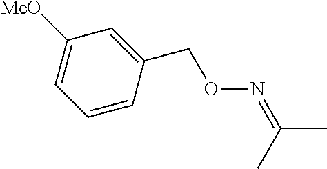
C1([MeO])=CC=CC(CON=C(C)C)=C1
